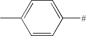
C1(C)=CC=C([#])C=C1
